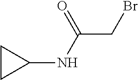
C1CC1NC(CBr)=O
